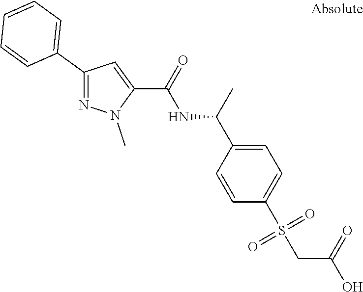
C1(C2=CC=CC=C2)=NN(C)C(C(=O)NC(C2=CC=C(S(CC(=O)O)(=O)=O)C=C2)C)=C1
